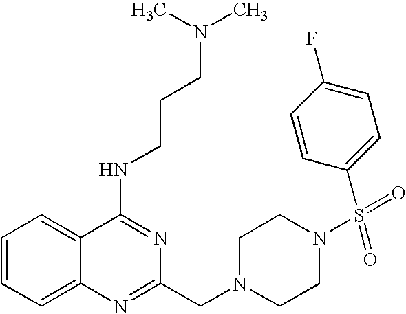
C1=CC=C2C(=C1)C(NCCCN(C)C)=NC(CN1CCN(S(C3=CC=C(F)C=C3)(=O)=O)CC1)=N2
